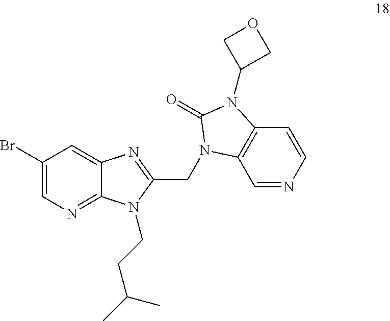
C1(Br)=CN=C2C(=C1)N=C(CN1C3=C(C=CN=C3)N(C3COC3)C1=O)N2CCC(C)C
